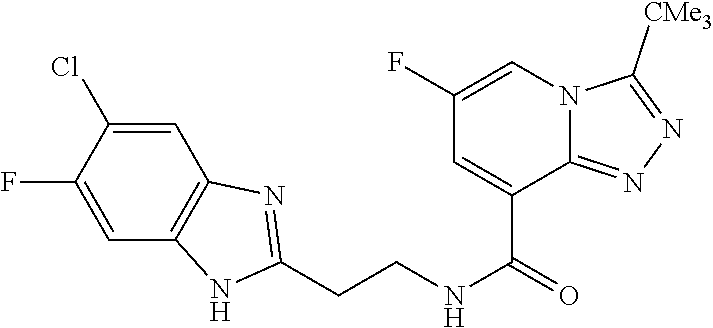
C1=C(Cl)C(F)=CC2=C1N=C(CCNC(=O)C1=CC(F)=CN3C1=NN=C3[CMe3])N2
